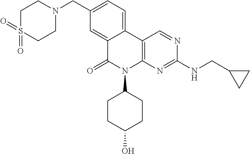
C1S(=O)(=O)CCN(CC2=CC=C3C(=C2)C(=O)N(C2CCC(O)CC2)C2=C3C=NC(NCC3CC3)=N2)C1
